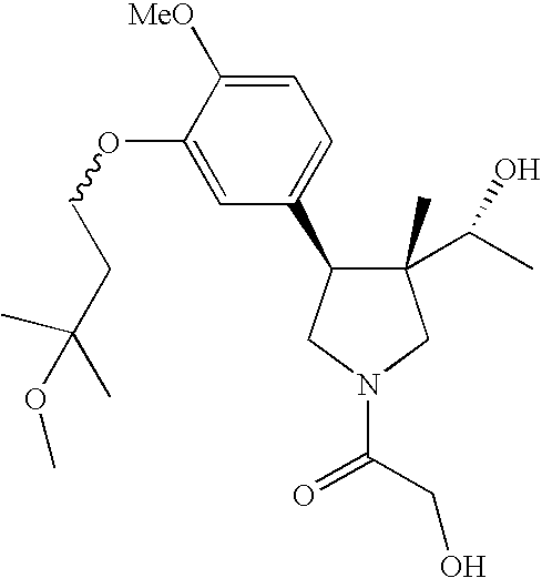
C1(C)(C(C)O)C(C2=CC=C([MeO])C(OCCC(C)(C)OC)=C2)CN(C(=O)CO)C1
